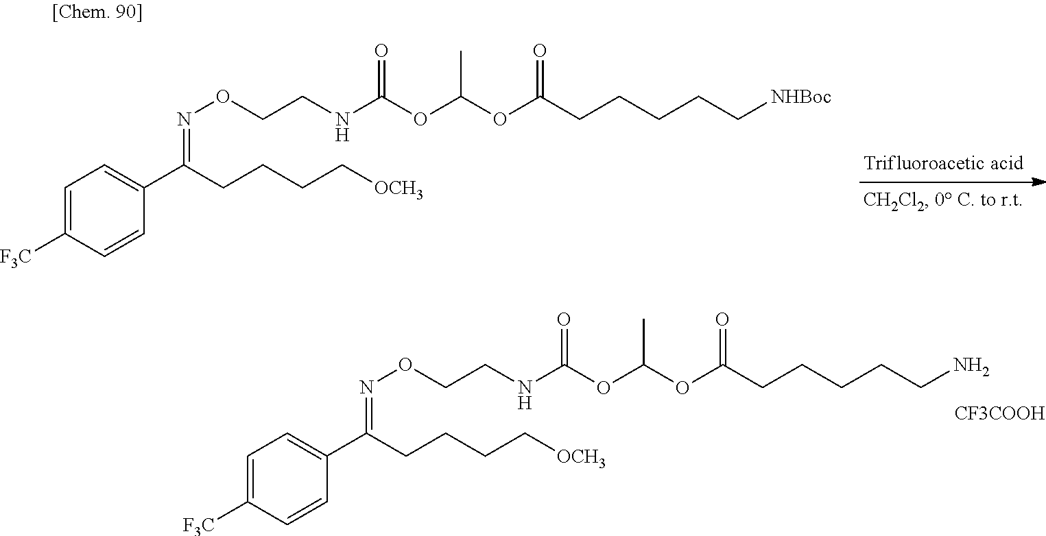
C1=C([F3C])C=CC(C(CCCC[OCH3])=NOCCNC(OC(OC(CCCCC[NHBoc])=O)C)=O)=C1.C1=C([F3C])C=CC(C(CCCC[OCH3])=NOCCNC(OC(OC(CCCCCN)=O)C)=O)=C1.[CF3COOH]
